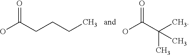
OC(CCCC)=O.OC(C(C)(C)C)=O
